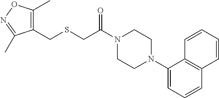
N1(C(CSCC2=C(C)ON=C2C)=O)CCN(C2=CC=CC3=C2C=CC=C3)CC1
